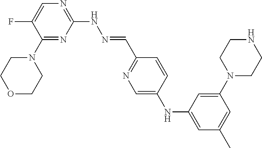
C1(N2CCOCC2)=NC(NN=CC2=NC=C(NC3=CC(C)=CC(N4CCNCC4)=C3)C=C2)=NC=C1F
